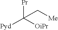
[Pr]C([OiPr])([Pyd])C[Me]
